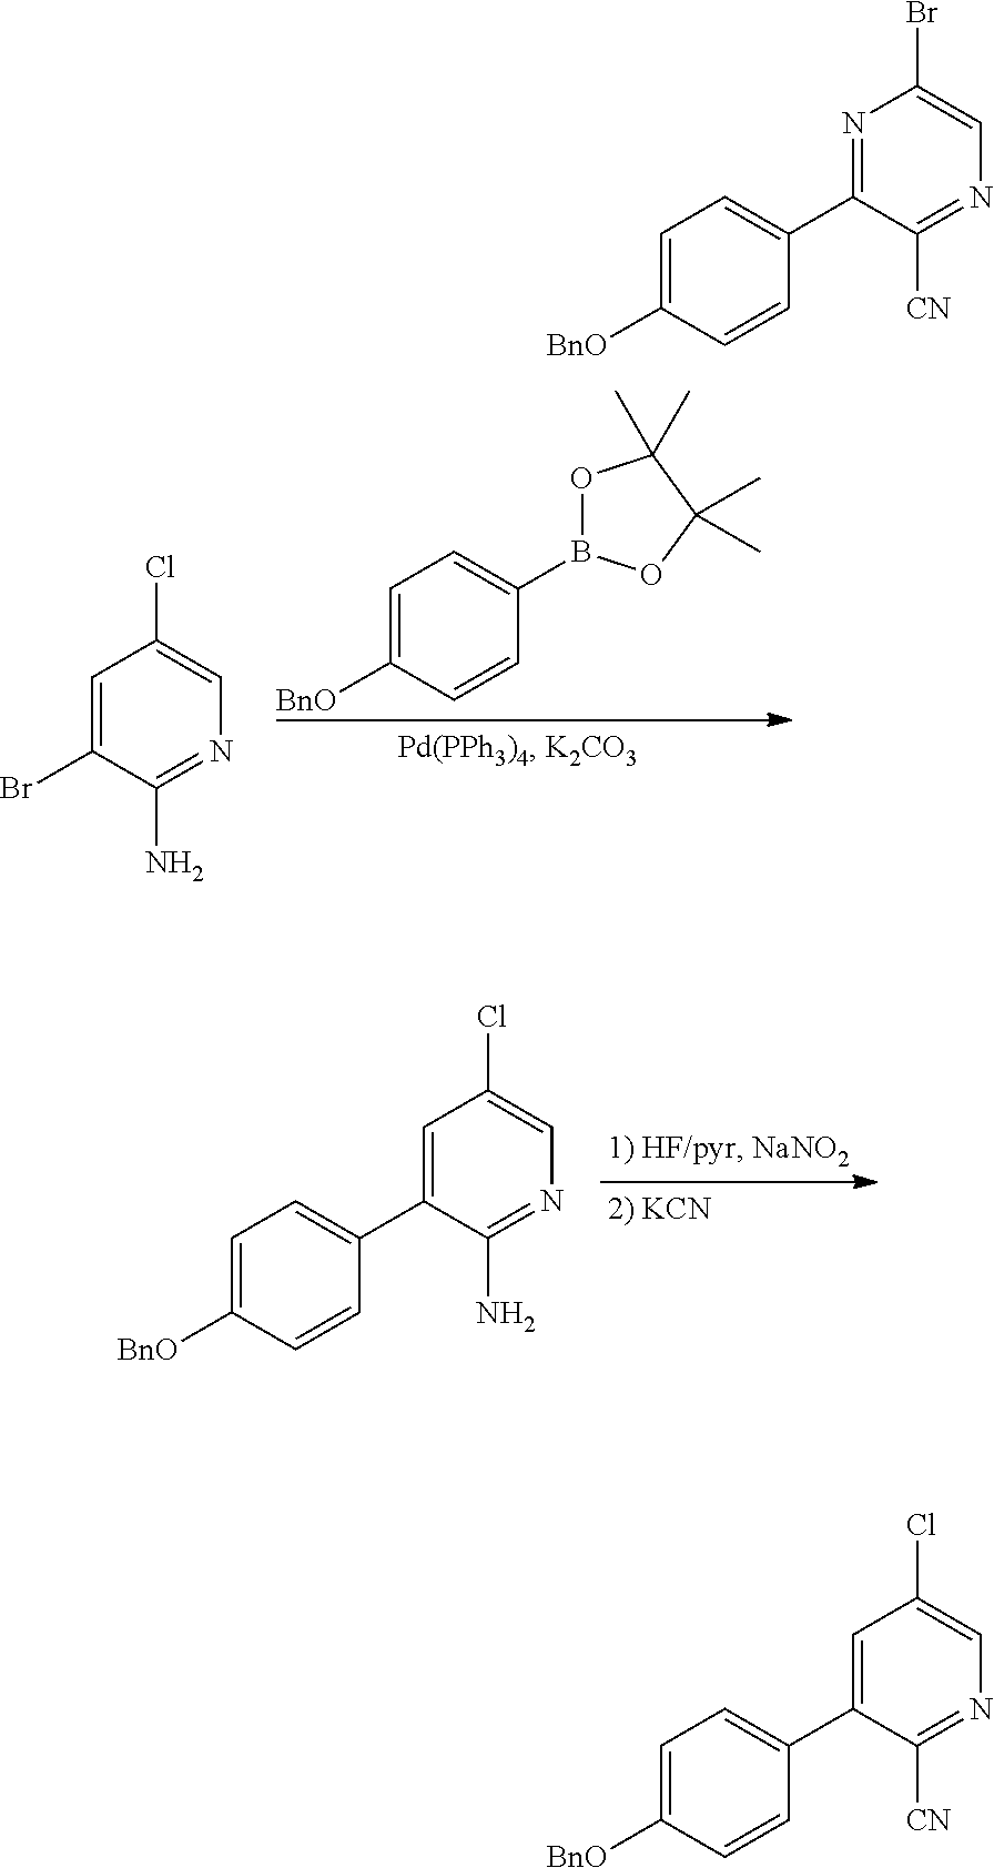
C1=C([BnO])C=CC(B2OC(C)(C)C(C)(C)O2)=C1.C1=C(Br)C(N)=NC=C1Cl.C1=C(C2=CC=C([BnO])C=C2)C(N)=NC=C1Cl.N1=C(C2=CC=C([BnO])C=C2)C([CN])=NC=C1Br.C1=C(C2=CC=C([BnO])C=C2)C([CN])=NC=C1Cl
